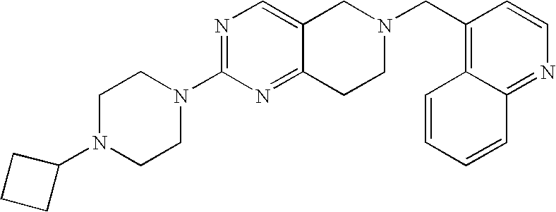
C1N(C2CCC2)CCN(C2=NC=C3C(=N2)CCN(CC2=C4C(=NC=C2)C=CC=C4)C3)C1
